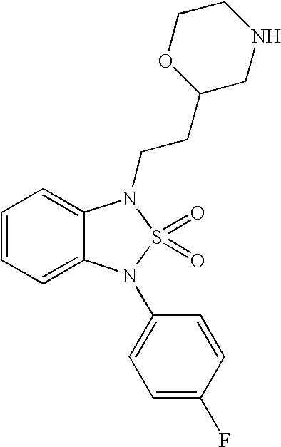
C1=CC=C2C(=C1)N(CCC1CNCCO1)S(=O)(=O)N2C1=CC=C(F)C=C1
